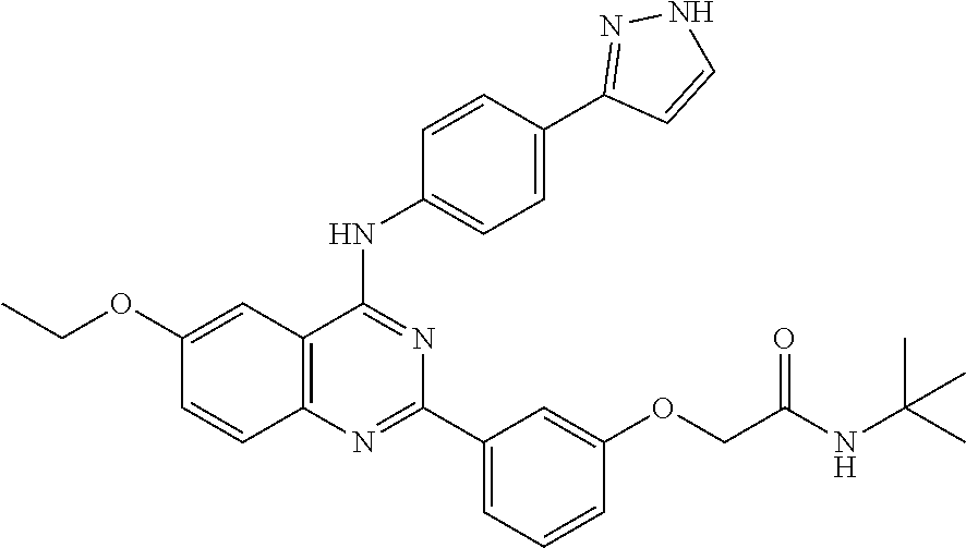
C12=C(N=C(C3=CC=CC(OCC(NC(C)(C)C)=O)=C3)N=C1NC1=CC=C(C3=NNC=C3)C=C1)C=CC(OCC)=C2
